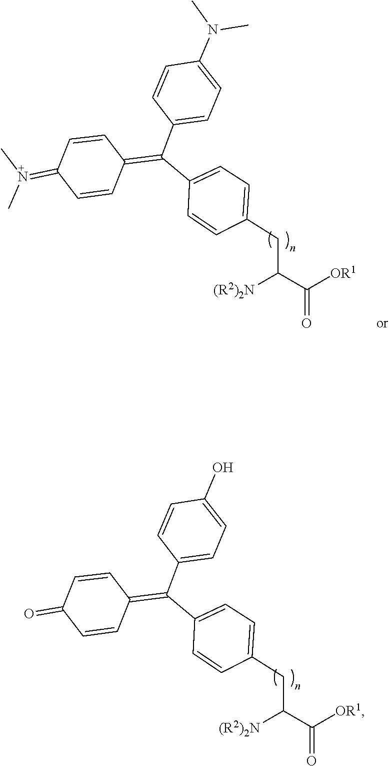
OC1=CC=C(C(C2=CC=C(CCC([(R2)2N])C([OR1])=O)C=C2)=C2C=CC(=O)C=C2)C=C1.CN(C)C1=CC=C(C(C2=CC=C(CCC([(R2)2N])C([OR1])=O)C=C2)=C2C=CC(=N(C)C)C=C2)C=C1
